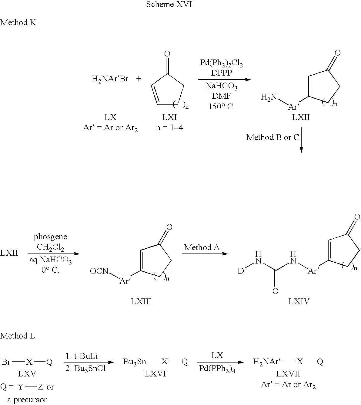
C1=C([Ar]N)CCC1=O.C1=CC(=O)CC1.C1=C([Ar][OCN])CCC1=O.[D]NC(N[Ar]C1=CC(=O)CC1)=O.[Y][Z].Br[X][Q].[Bu3Sn][X][Q].[Pd(PPh3)4].[H2NAr][X][Q]
